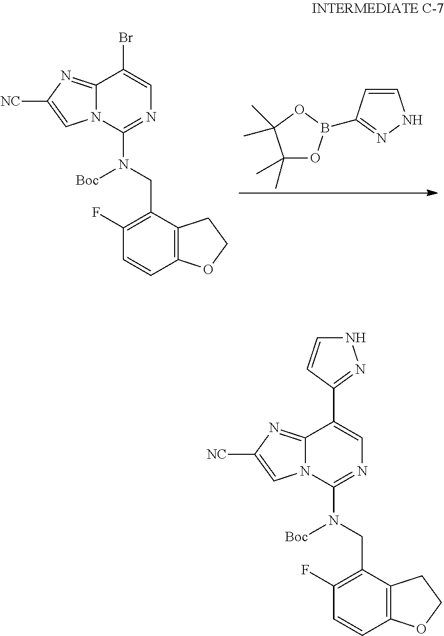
C12=NC([NC])=CN1C(N(CC1=C(F)C=CC3=C1CCO3)[Boc])=NC=C2C1=NNC=C1.C12=NC([NC])=CN1C(N(CC1=C(F)C=CC3=C1CCO3)[Boc])=NC=C2Br.C1(C)(C)OB(C2=NNC=C2)OC1(C)C
